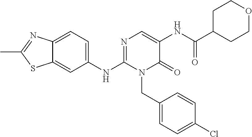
C12=CC=C(NC3=NC=C(NC(C4CCOCC4)=O)C(=O)N3CC3=CC=C(Cl)C=C3)C=C1SC(C)=N2
